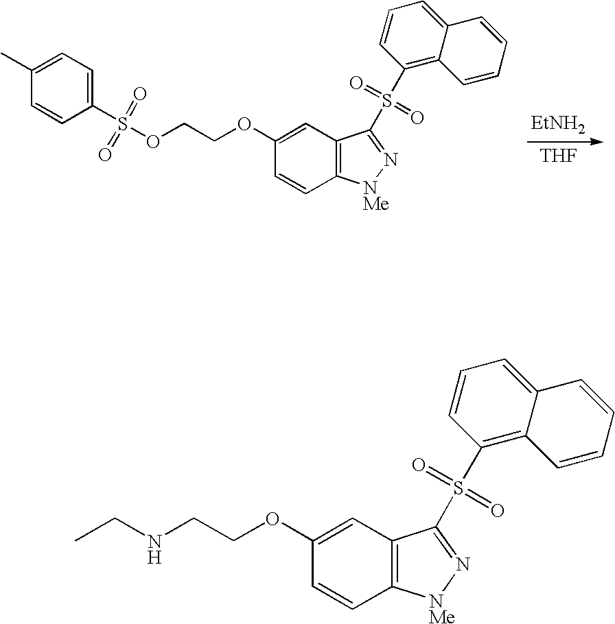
[EtNH2].[THF].C1(OCCOS(C2=CC=C(C)C=C2)(=O)=O)=CC2=C(C=C1)[NMe]N=C2S(C1=C2C(=CC=C1)C=CC=C2)(=O)=O.C1(OCCNCC)=CC2=C(C=C1)[NMe]N=C2S(C1=C2C(=CC=C1)C=CC=C2)(=O)=O
